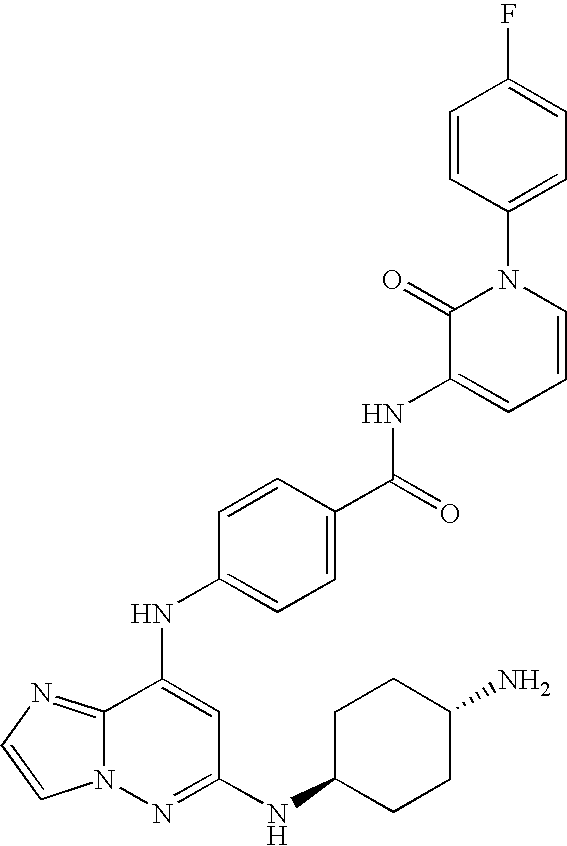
C12=NC=CN1N=C(NC1CCC(N)CC1)C=C2NC1=CC=C(C(NC2=CC=CN(C3=CC=C(F)C=C3)C2=O)=O)C=C1
